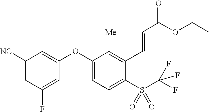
C1([NC])=CC(F)=CC(OC2=CC=C(S(C(F)(F)F)(=O)=O)C(C=CC(=O)OCC)=C2[Me])=C1
